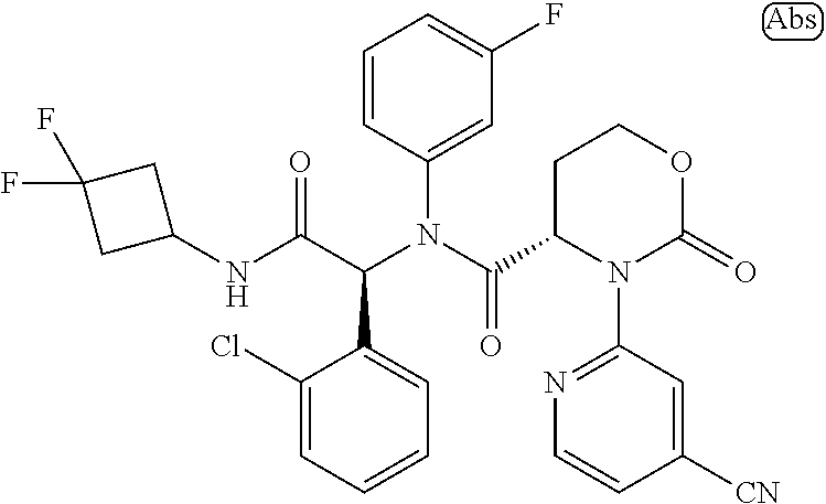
C1=CC(N(C(C2CCOC(=O)N2C2=NC=CC([CN])=C2)=O)C(C(NC2CC(F)(F)C2)=O)C2=CC=CC=C2Cl)=CC(F)=C1
